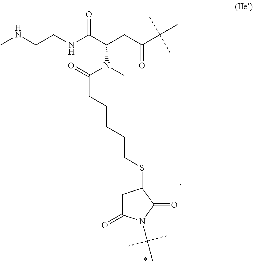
C(N1C(=O)CC(SCCCCCC(N(C)C(C(NCCNC)=O)CC(C(C)(C)C)=O)=O)C1=O)(C)(C)C
